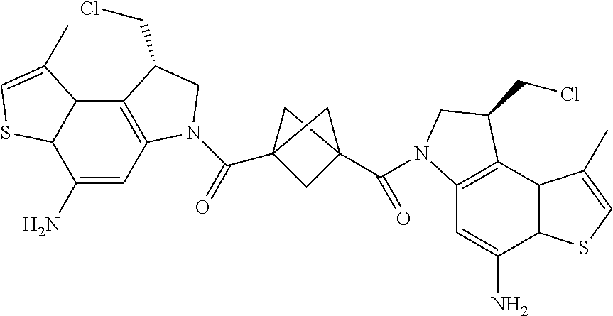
C12C3=C(C=C(N)C1SC=C2C)N(C(C12CC(C(=O)N4C5=C(C6C(C(N)=C5)SC=C6C)C(CCl)C4)(C1)C2)=O)CC3CCl
